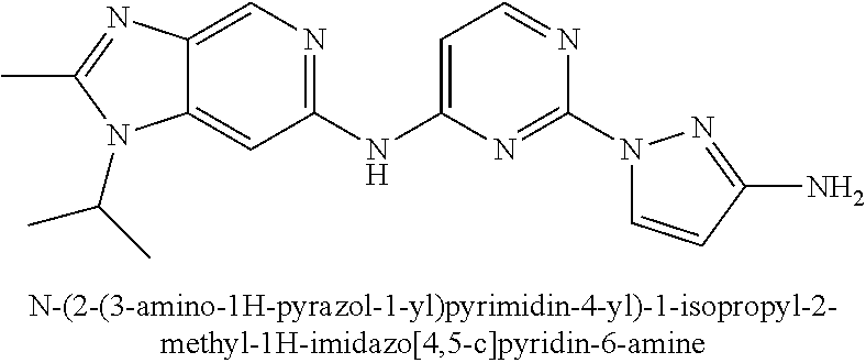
CC1=NC2=CN=C(NC3=CC=NC(N4C=CC(N)=N4)=N3)C=C2N1C(C)C
